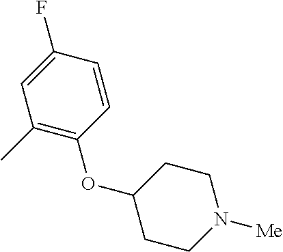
C1(C)=C(OC2CCN([Me])CC2)C=CC(F)=C1
